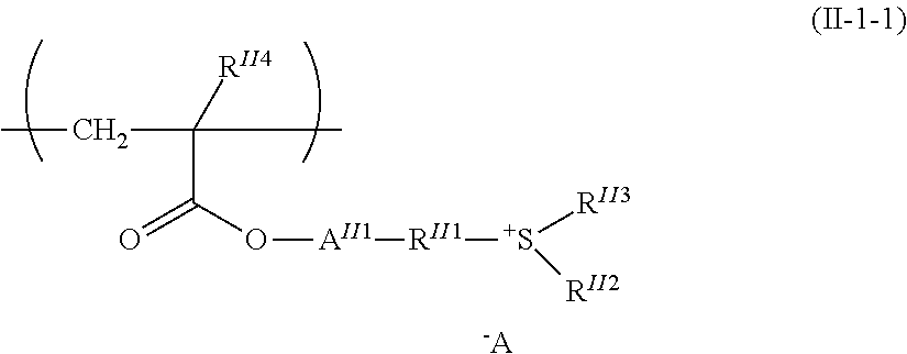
C(C(C)(C(=O)O[AII1][RII1][S+]([RII3])[RII2])[RII4])C.[-A]
